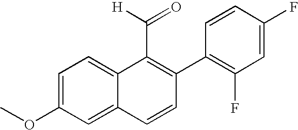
C1=CC(F)=CC(F)=C1C1=C(C(=O)[H])C2=CC=C(OC)C=C2C=C1
